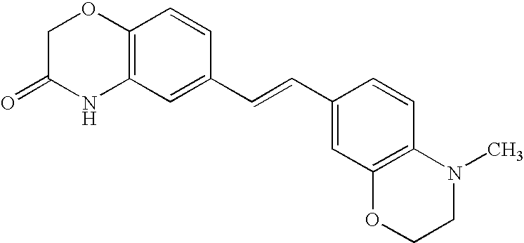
C12=C(C=C(C=CC3=CC4=C(C=C3)N(C)CCO4)C=C1)NC(=O)CO2
